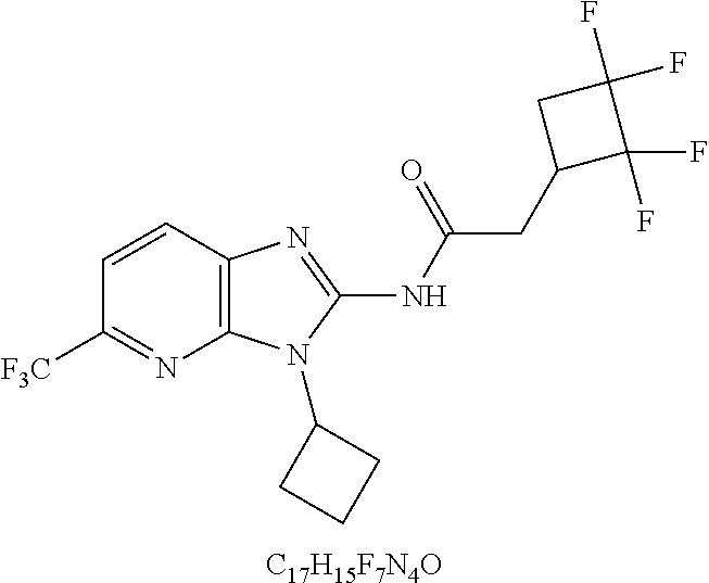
C1=CC2=C(N=C1[F3C])N(C1CCC1)C(NC(CC1C(F)(F)C(F)(F)C1)=O)=N2.[C17H15F7N4O]
